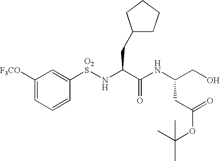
C1(CC(N[O2S]C2=CC([F3CO])=CC=C2)C(NC(CC(=O)OC(C)(C)C)CO)=O)CCCC1
